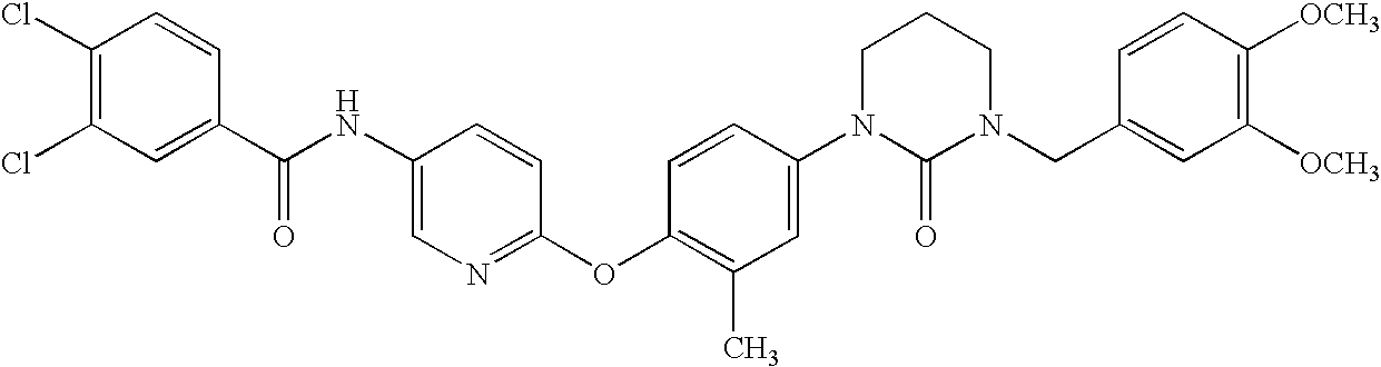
C1(Cl)=C(Cl)C=C(C(NC2=CN=C(OC3=C(C)C=C(N4C(=O)N(CC5=CC([OCH3])=C([OCH3])C=C5)CCC4)C=C3)C=C2)=O)C=C1
